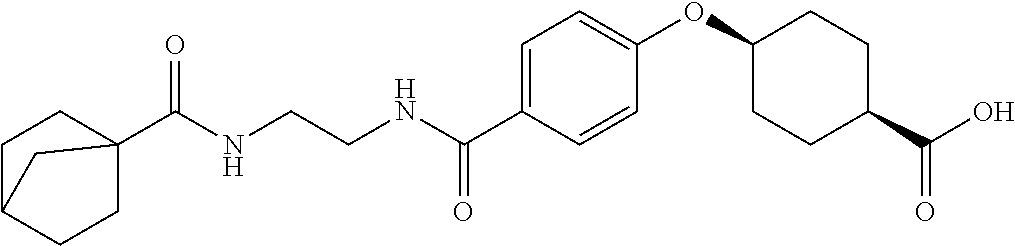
C12(C(NCCNC(C3=CC=C(OC4CCC(C(O)=O)CC4)C=C3)=O)=O)CCC(CC1)C2
